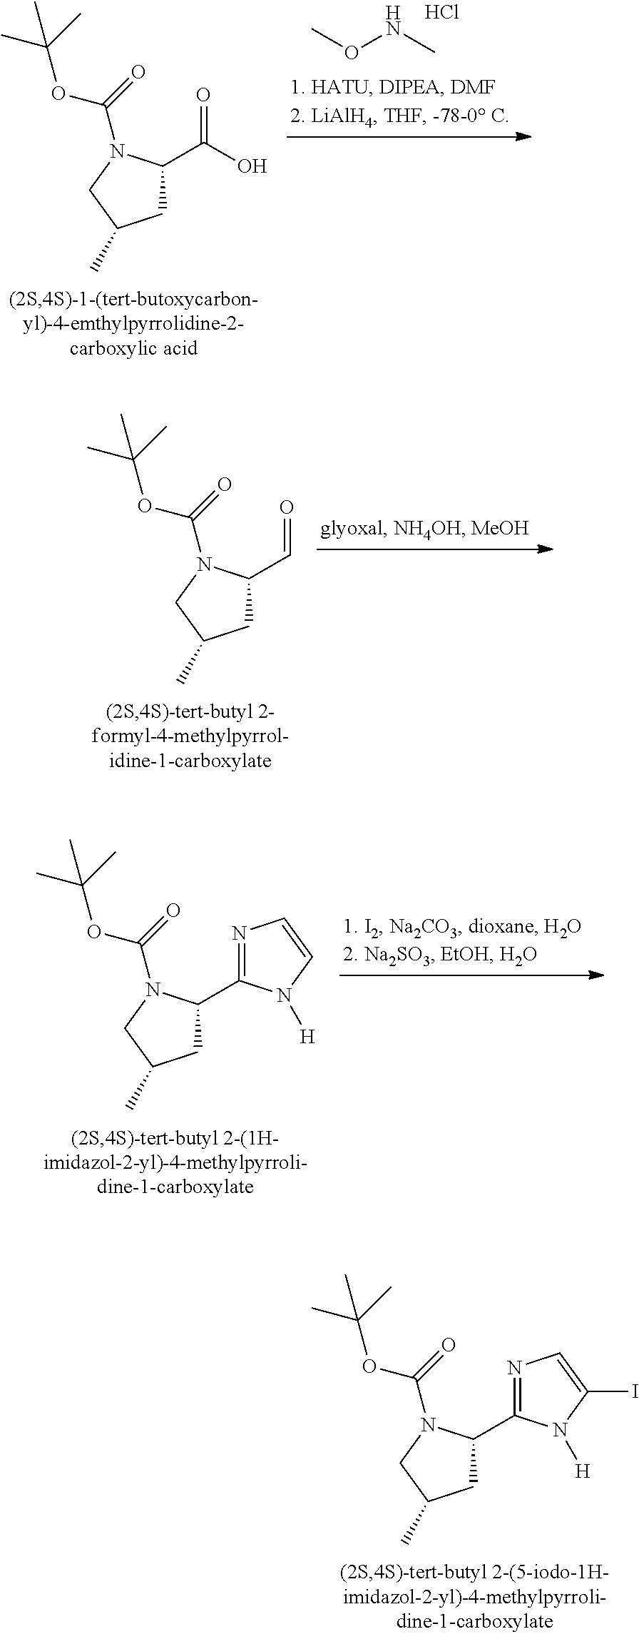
CONC.Cl.C1C(C(O)=O)N(C(=O)OC(C)(C)C)CC1C.C1C(C=O)N(C(=O)OC(C)(C)C)CC1C.C1C(C2=NC=C(I)N2[H])N(C(=O)OC(C)(C)C)CC1C.C1C(C2=NC=CN2[H])N(C(=O)OC(C)(C)C)CC1C
